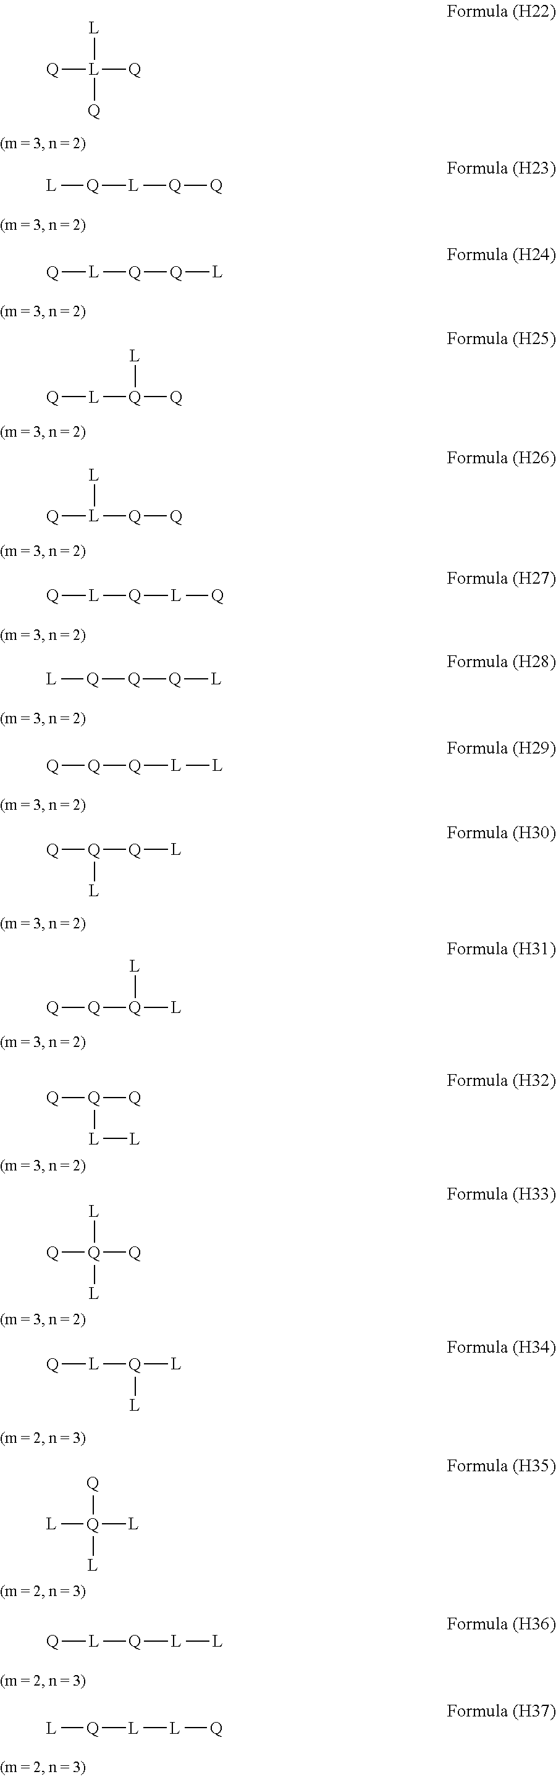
[Q][L]([Q])([Q])[L].[Q]([L][Q][Q])[L].[L]([Q][Q][L])[Q].[L]([Q]([Q])[L])[Q].[L]([Q][Q])([Q])[L].[L]([Q][L][Q])[Q].[Q]([Q][Q][L])[L].[Q]([Q][L][L])[Q].[Q]([Q][L])([Q])[L].[Q]([Q]([L])[L])[Q].[Q]([Q])([Q])[L][L].[Q]([Q])([Q])([L])[L].[L]([Q]([L])[L])[Q].[Q]([L])([L])([L])[Q].[L]([Q][L][L])[Q].[Q]([L][L][Q])[L]
